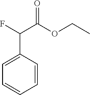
C1(C(F)C(OCC)=O)=CC=CC=C1
